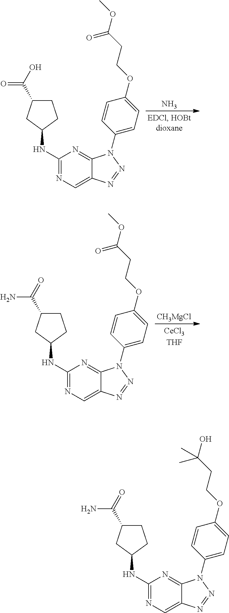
N.C1(NC2CC(C(O)=O)CC2)=NC=C2C(=N1)N(C1=CC=C(OCCC(OC)=O)C=C1)N=N2.[CH3MgCl].C1(NC2CC(C(=O)N)CC2)=NC=C2C(=N1)N(C1=CC=C(OCCC(OC)=O)C=C1)N=N2.C1(NC2CC(C(=O)N)CC2)=NC=C2C(=N1)N(C1=CC=C(OCCC(O)(C)C)C=C1)N=N2
